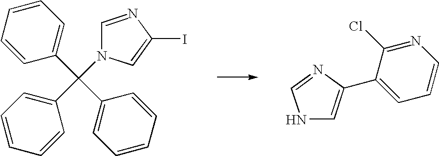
C1=NC(I)=CN1C(C1=CC=CC=C1)(C1=CC=CC=C1)C1=CC=CC=C1.N1C=C(C2=CC=CN=C2Cl)N=C1
